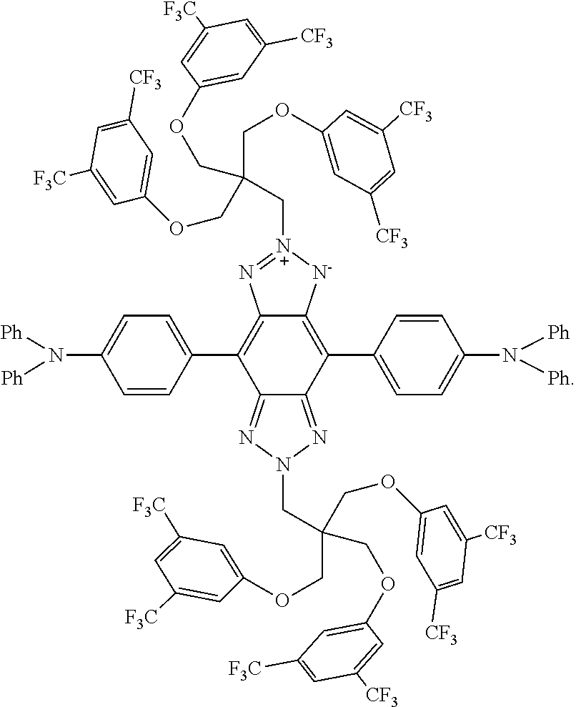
C12=C(C3=CC=C(N([Ph])[Ph])C=C3)C3=NN(CC(COC4=CC([F3C])=CC([F3C])=C4)(COC4=CC([F3C])=CC([CF3])=C4)COC4=CC([CF3])=CC([CF3])=C4)N=C3C(C3=CC=C(N([Ph])[Ph])C=C3)=C1N=[N+](CC(COC1=CC([CF3])=CC([CF3])=C1)(COC1=CC([CF3])=CC([F3C])=C1)COC1=CC([CF3])=CC([F3C])=C1)[N-]2
